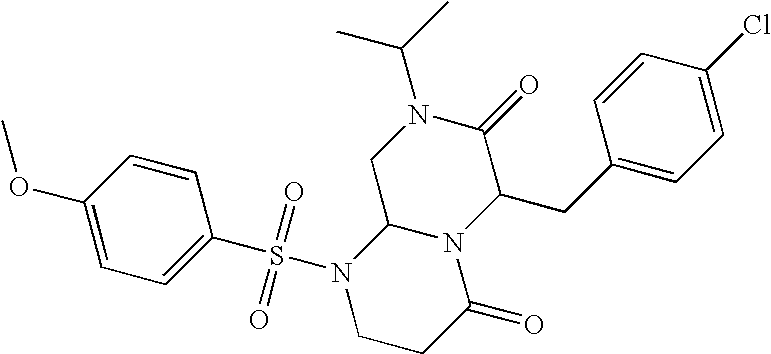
C1(OC)=CC=C(S(N2CCC(=O)N3C2CN(C(C)C)C(=O)C3CC2=CC=C(Cl)C=C2)(=O)=O)C=C1
